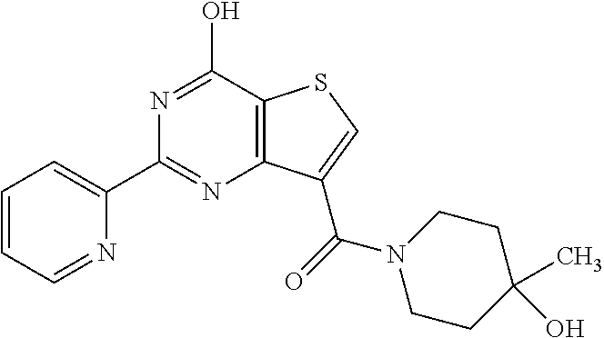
C1=CC=NC(C2=NC3=C(C(O)=N2)SC=C3C(N2CCC(O)(C)CC2)=O)=C1
